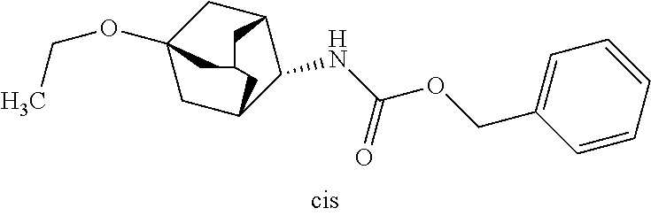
C12(OCC)CC3C(NC(OCC4=CC=CC=C4)=O)C(C1)CC(C2)C3
